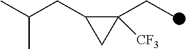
C1(CC(C)C)C(CC)([CF3])C1
